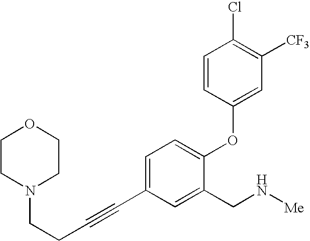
N1(CCC#CC2=CC=C(OC3=CC([CF3])=C(Cl)C=C3)C(CN[Me])=C2)CCOCC1
